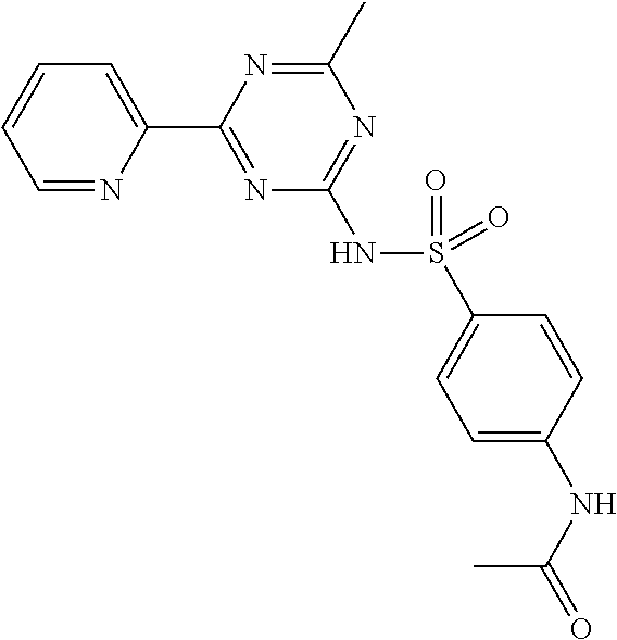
C1=NC(C2=NC(NS(=O)(=O)C3=CC=C(NC(=O)C)C=C3)=NC(C)=N2)=CC=C1
